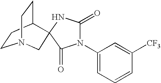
C1CC2CCN1CC21NC(=O)N(C2=CC=CC([CF3])=C2)C1=O
